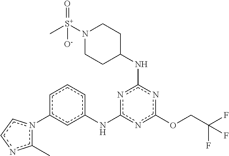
O(c1nc(NC2CCN([S+](C)(=O)[O-])CC2)nc(Nc2cccc(-n3c(C)ncc3)c2)n1)CC(F)(F)F
